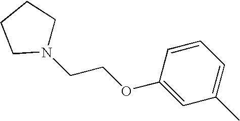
N1(CCOC2=CC(C)=CC=C2)CCCC1
